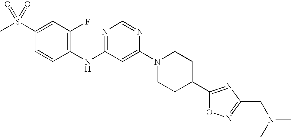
C1(S(C)(=O)=O)=CC(F)=C(NC2=NC=NC(N3CCC(C4=NC(CN(C)C)=NO4)CC3)=C2)C=C1
